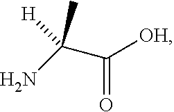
C(=O)([OH])C(N)(C)[H]
